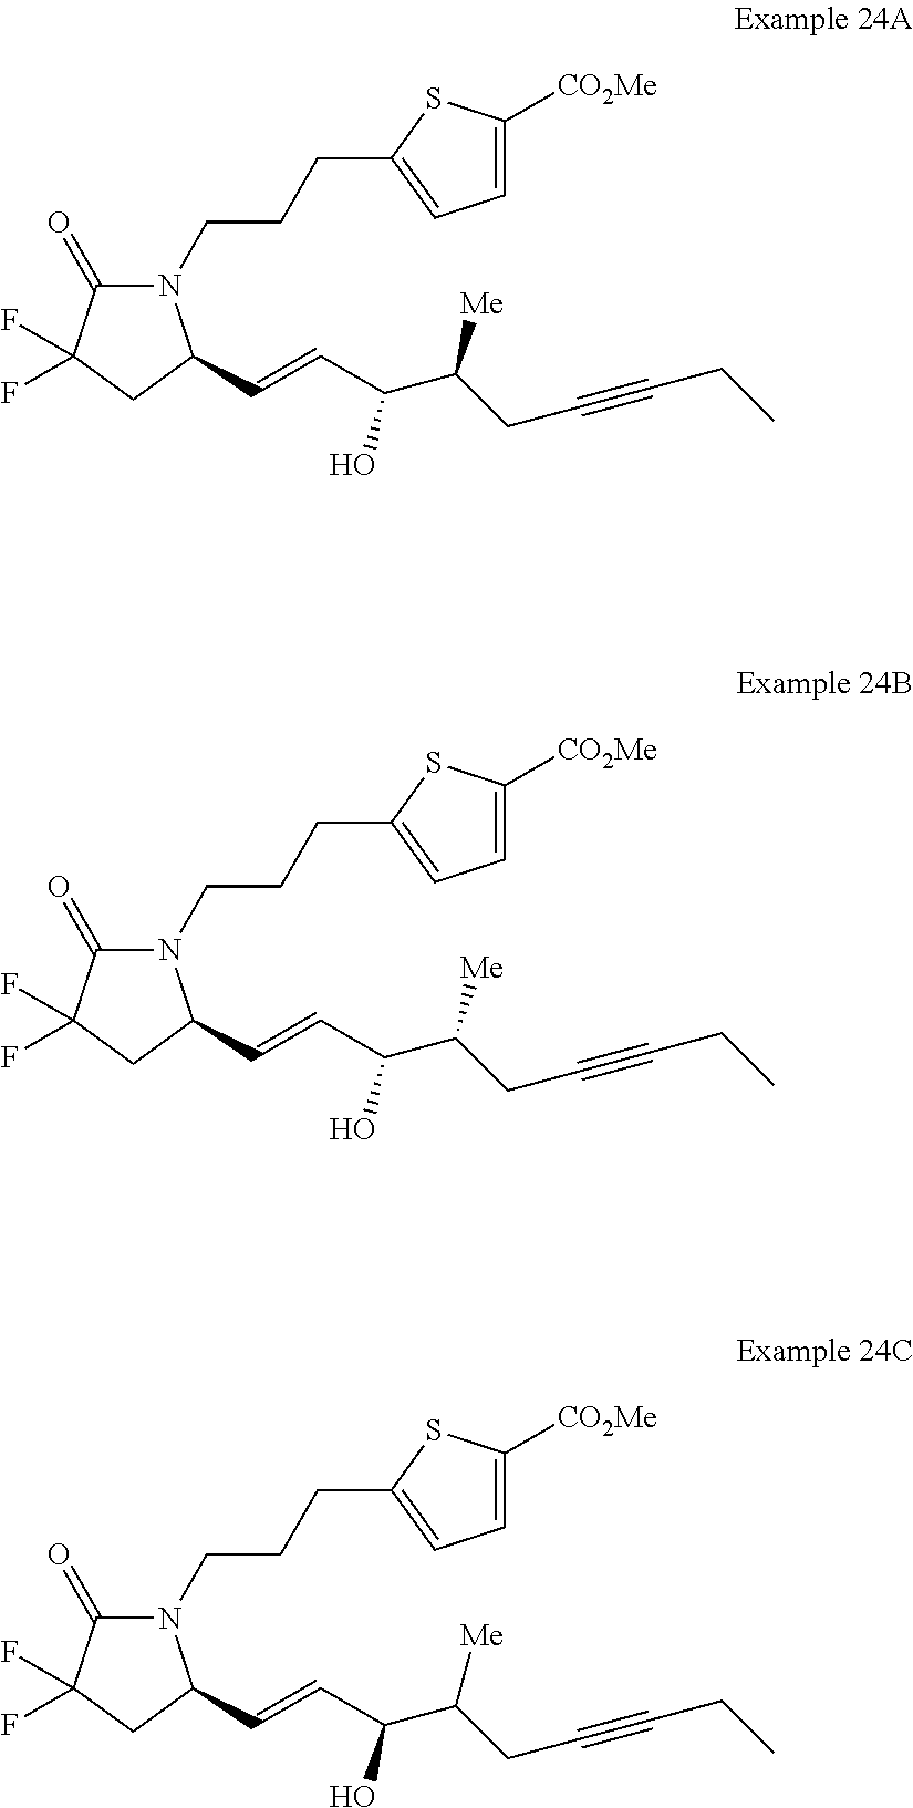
N1(CCCC2=CC=C([CO2Me])S2)C(=O)C(F)(F)CC1C=CC(C(CC#CCC)[Me])O.N1(CCCC2=CC=C([CO2Me])S2)C(=O)C(F)(F)CC1C=CC(C(CC#CCC)[Me])O.N1(CCCC2=CC=C([CO2Me])S2)C(=O)C(F)(F)CC1C=CC(C(CC#CCC)[Me])O
